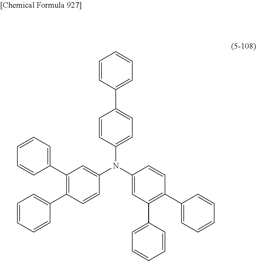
C1=CC(C2=CC=C(N(C3=CC(C4=CC=CC=C4)=C(C4=CC=CC=C4)C=C3)C3=CC(C4=CC=CC=C4)=C(C4=CC=CC=C4)C=C3)C=C2)=CC=C1
